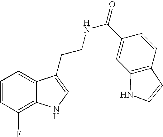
C1=CC(F)=C2C(=C1)C(CCNC(=O)C1=CC3=C(C=C1)C=CN3)=CN2
